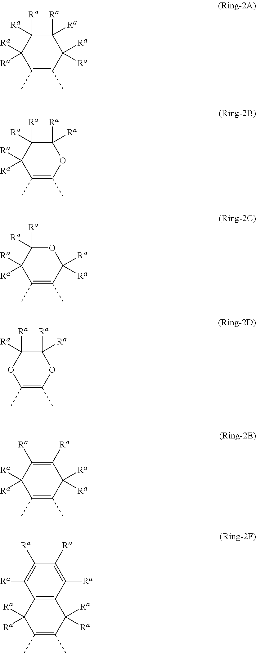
C1([Ra])([Ra])C([Ra])([Ra])C([Ra])([Ra])C(C)=C(C)C1([Ra])[Ra].C1([Ra])([Ra])C([Ra])([Ra])C([Ra])([Ra])C(C)=C(C)O1.O1C([Ra])([Ra])C([Ra])([Ra])C(C)=C(C)C1([Ra])[Ra].C1([Ra])([Ra])C([Ra])([Ra])OC(C)=C(C)O1.C1([Ra])=C([Ra])C([Ra])([Ra])C(C)=C(C)C1([Ra])[Ra].C12=C(C([Ra])([Ra])C(C)=C(C)C1([Ra])[Ra])C([Ra])=C([Ra])C([Ra])=C2[Ra]
